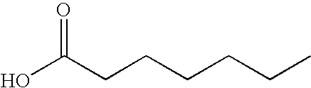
OC(CCCCCC)=O
